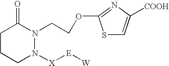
C1CCN([X][E][W])N(CCOC2=NC([COOH])=CS2)C1=O
